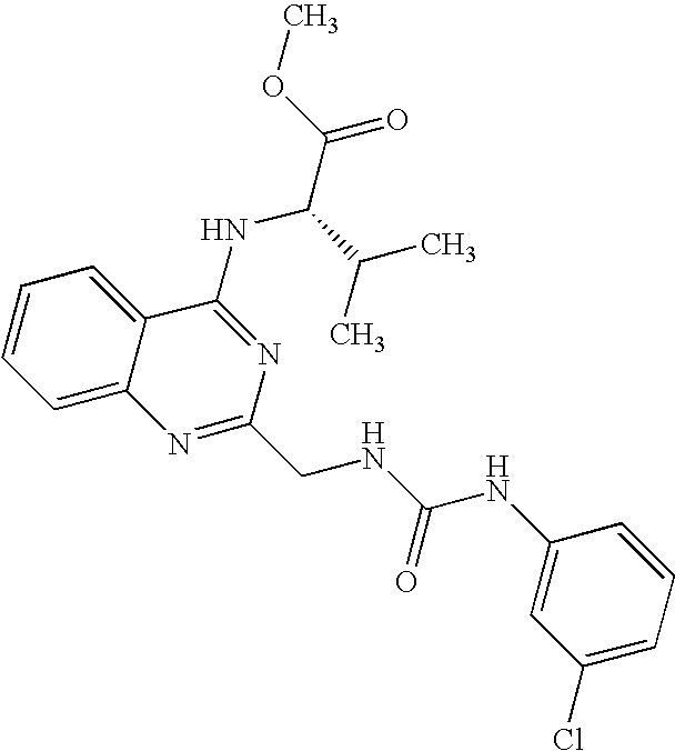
C12=CC=CC=C1C(NC(C(=O)OC)C(C)C)=NC(CNC(NC1=CC(Cl)=CC=C1)=O)=N2
